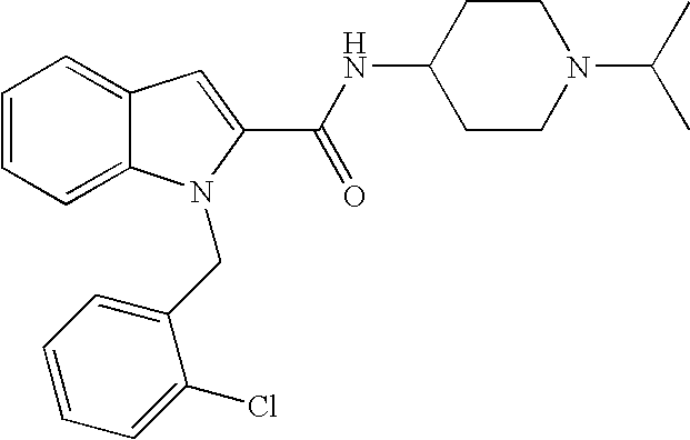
C1=CC=C2C(=C1)C=C(C(NC1CCN(C(C)C)CC1)=O)N2CC1=CC=CC=C1Cl
